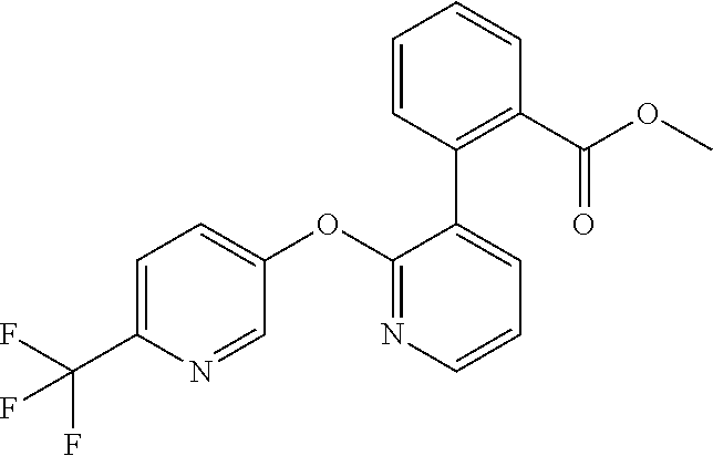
C1=C(C(F)(F)F)N=CC(OC2=NC=CC=C2C2=C(C(OC)=O)C=CC=C2)=C1
